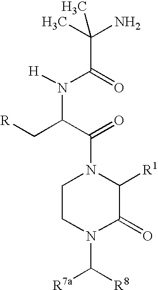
C1CN(C([R7a])[R8])C(=O)C([R1])N1C(C(C[R])N([H])C(=O)C(N)(C)C)=O
